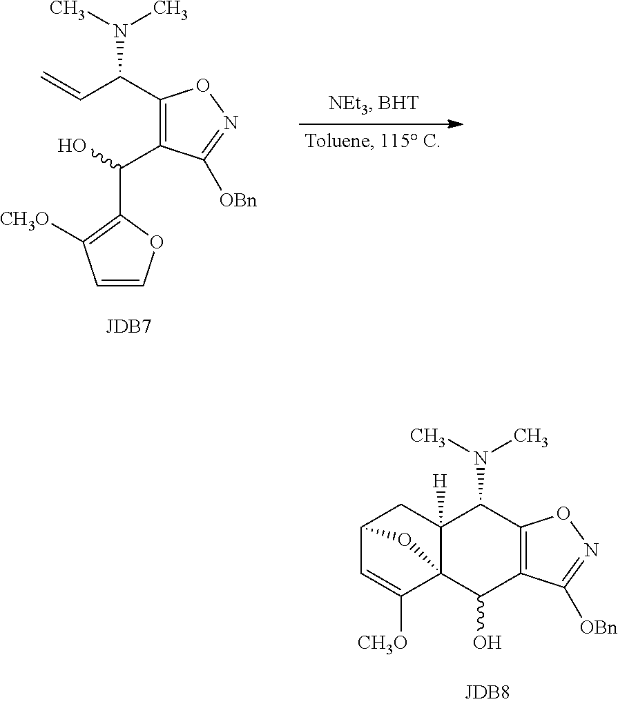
C12C=C([CH3O])C3(C([H])(C1)C(N(C)C)C1=C(C3O)C([OBn])=NO1)O2.C1(C(C=C)N(C)C)=C(C(C2=C([CH3O])C=CO2)O)C([OBn])=NO1
